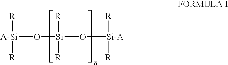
[A-Si](O[Si](O[Si-A]([R])[R])([R])[R])([R])[R]
